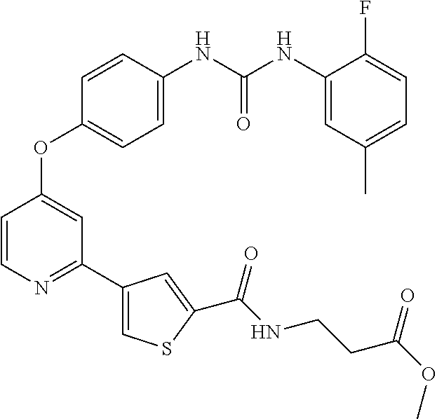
O(C1=CC(C2=CSC(C(NCCC(OC)=O)=O)=C2)=NC=C1)C1=CC=C([HN]C([HN]C2=CC(C)=CC=C2F)=O)C=C1
